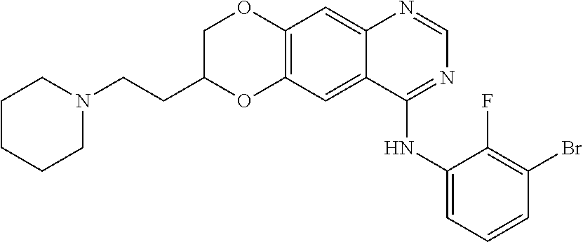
C12=C(C=C3C(=C1)N=CN=C3NC1=CC=CC(Br)=C1F)OC(CCN1CCCCC1)CO2
